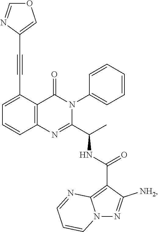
C1=C(C#CC2=COC=N2)C2=C(C=C1)N=C(C(C)NC(C1=C3N(N=C1[NH2])C=CC=N3)=O)N(C1=CC=CC=C1)C2=O
